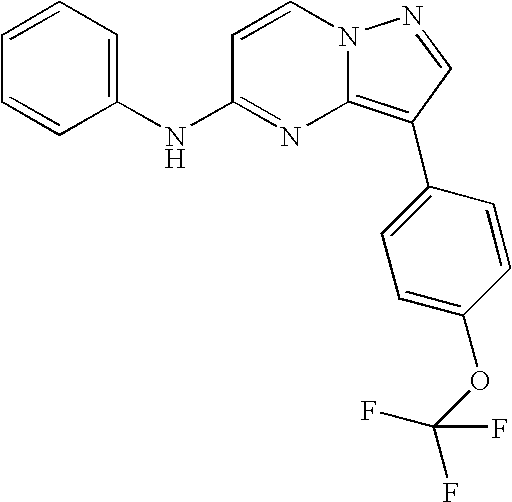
C1=CC=C(NC2=NC3=C(C4=CC=C(OC(F)(F)F)C=C4)C=NN3C=C2)C=C1
